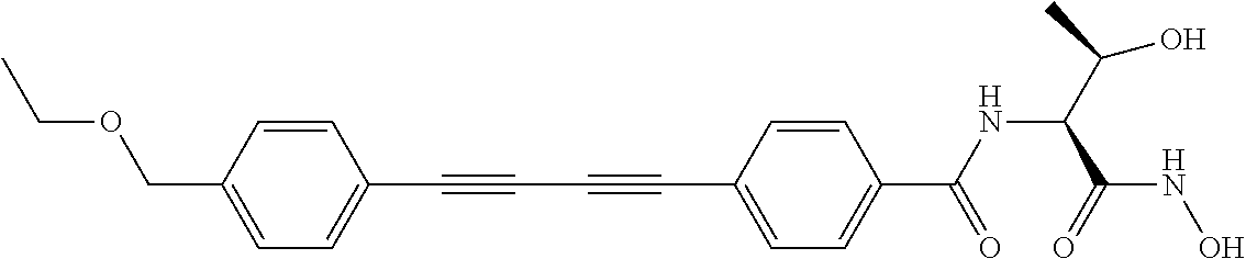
C1=CC(COCC)=CC=C1C#CC#CC1=CC=C(C(NC(C(O)C)C(=O)NO)=O)C=C1
